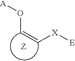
[A]OC=C[X][E]
